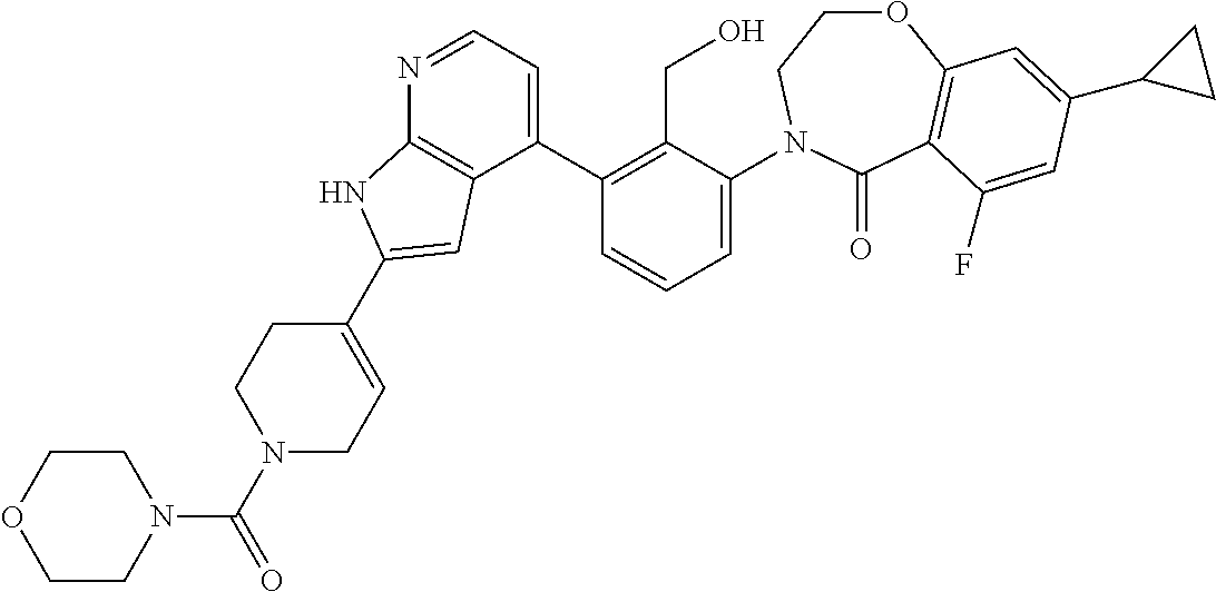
C1(C2=C(CO)C(N3CCOC4=C(C3=O)C(F)=CC(C3CC3)=C4)=CC=C2)=CC=NC2=C1C=C(C1=CCN(C(=O)N3CCOCC3)CC1)N2
